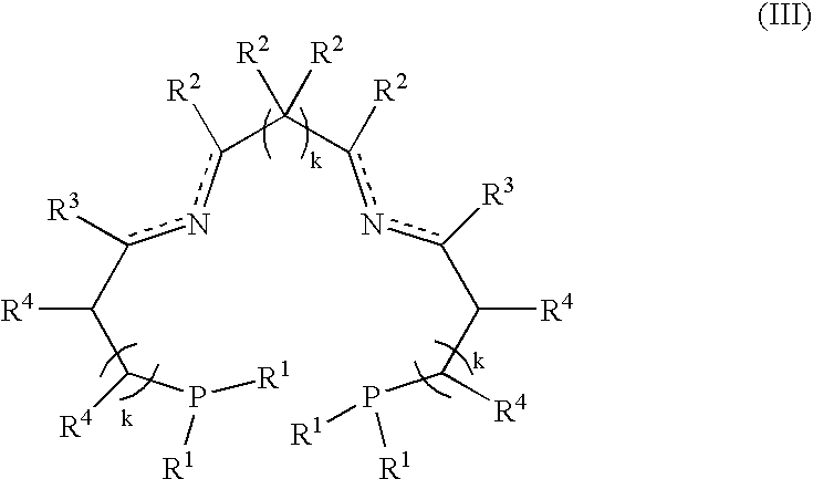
c(C(c(nc(C(C(P([R1])[R1])[R4])[R4])[R3])[R2])([R2])[R2])([R2])nc(C(C(P([R1])[R1])[R4])[R4])[R3]
